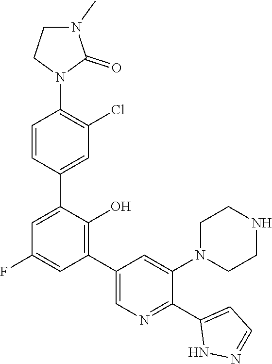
C1=C(C2=CC(Cl)=C(N3C(=O)N(C)CC3)C=C2)C(O)=C(C2=CN=C(C3=CC=NN3)C(N3CCNCC3)=C2)C=C1F
